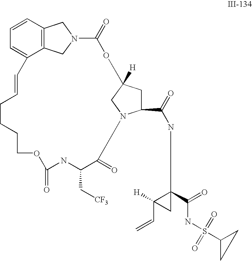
C1=CC2=C3C(=C1)C=CCCCCOC(=O)NC(C[CF3])C(=O)N1C(C(=O)NC4(C(NS(=O)(C5CC5)=O)=O)C([H])(C=C)C4)CC([H])(C1)OC(=O)N(C3)C2
